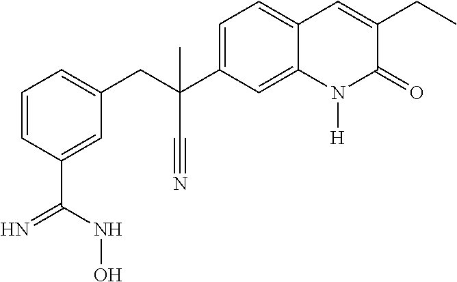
C1=C(C(CC2=CC=CC(C(=N)NO)=C2)(C#N)C)C=C2C(=C1)C=C(CC)C(=O)N2[H]
